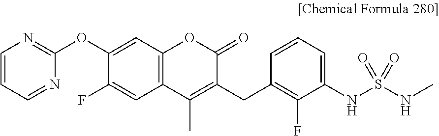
C12=C(C=C(OC3=NC=CC=N3)C(F)=C1)OC(=O)C(CC1=C(F)C(NS(NC)(=O)=O)=CC=C1)=C2C
